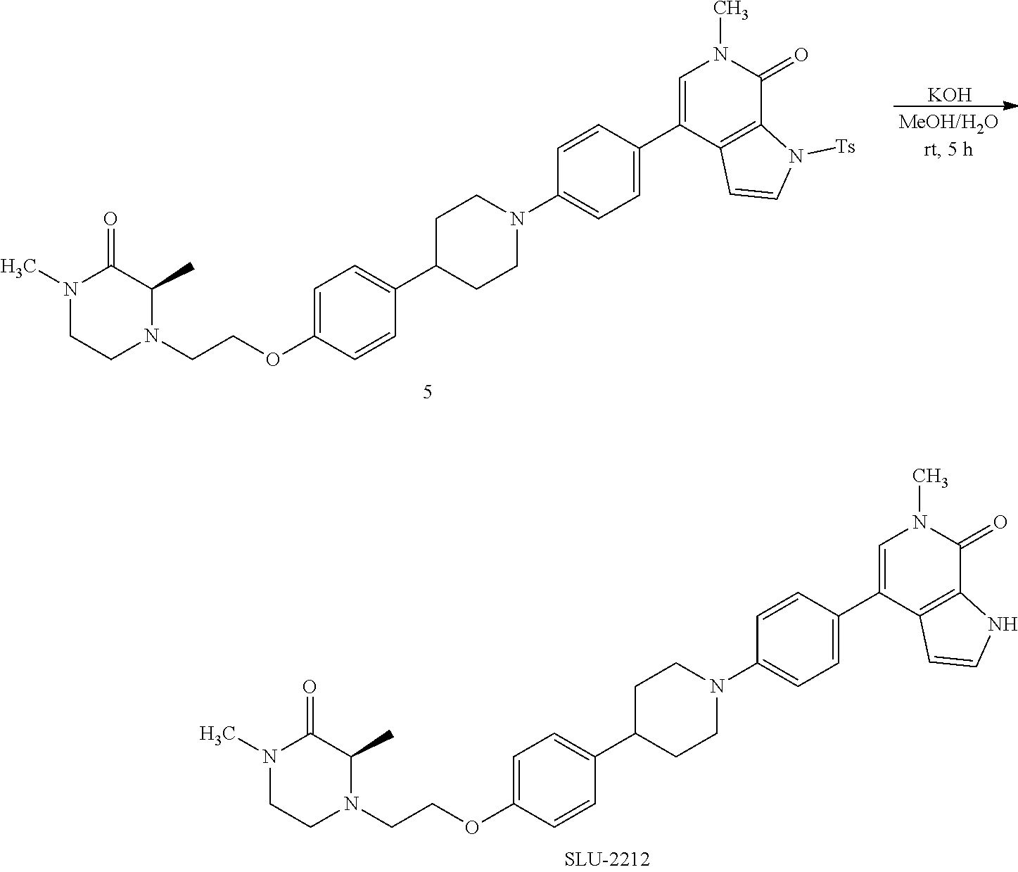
N1(C)CCN(CCOC2=CC=C(C3CCN(C4=CC=C(C5=CN(C)C(=O)C6=C5C=CN6[Ts])C=C4)CC3)C=C2)C(C)C1=O.[KOH].N1(C)CCN(CCOC2=CC=C(C3CCN(C4=CC=C(C5=CN(C)C(=O)C6=C5C=CN6)C=C4)CC3)C=C2)C(C)C1=O
